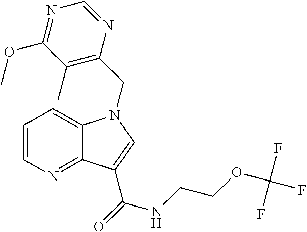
C1=CN=C2C(=C1)N(CC1=C(C)C(OC)=NC=N1)C=C2C(=O)NCCOC(F)(F)F
